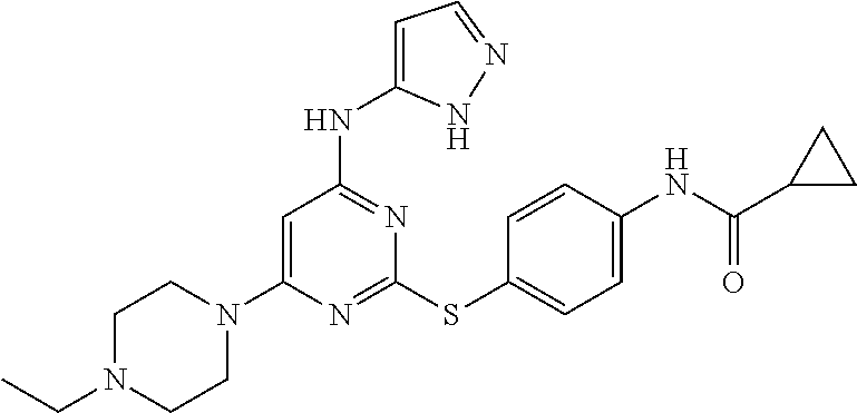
N1=C(SC2=CC=C(NC(C3CC3)=O)C=C2)N=C(NC2=CC=NN2)C=C1N1CCN(CC)CC1
